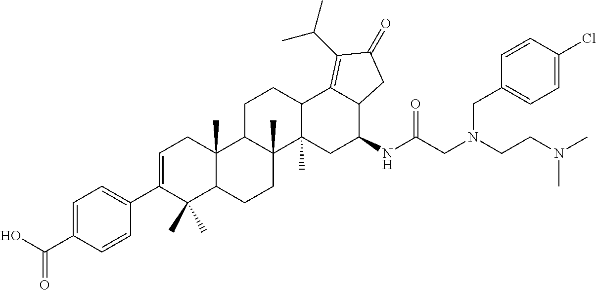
C1=C(C(O)=O)C=CC(C2=CCC3(C)C(C2(C)C)CCC2(C)C3CCC3C2(C)CC(NC(CN(CCN(C)C)CC2=CC=C(Cl)C=C2)=O)C2C3=C(C(C)C)C(=O)C2)=C1
